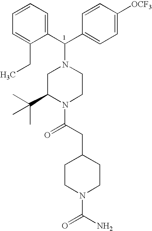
C(C1=CC=C([OCF3])C=C1)(N1CC(C(C)(C)C)N(C(CC2CCN(C(N)=O)CC2)=O)CC1)C1=CC=CC=C1CC
